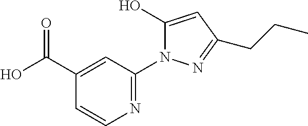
C1(O)=CC(CCC)=NN1C1=NC=CC(C(O)=O)=C1
